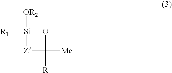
[Si]1([R1])([OR2])[Z]C([Me])([R])O1
